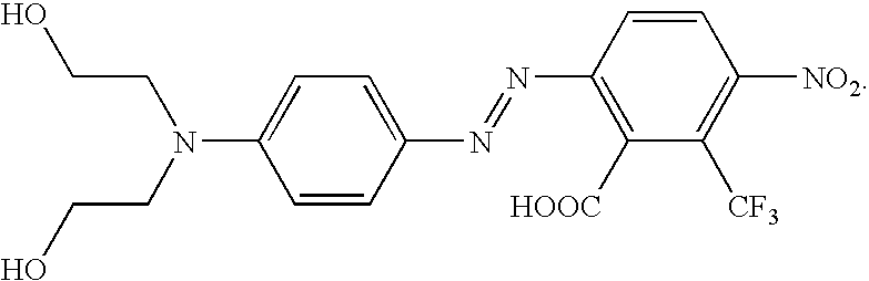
OCCN(C1=CC=C(N=NC2=C([HOOC])C([CF3])=C([NO2])C=C2)C=C1)CCO
